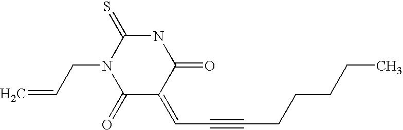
O=C1C(=CC#CCCCCC)C(=O)NC(=S)N1CC=C
